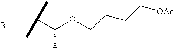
C(C(OCCCC[OAc])C)(C)C
